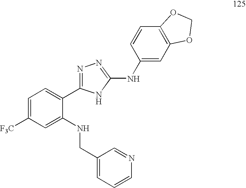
C1=C([F3C])C=C(NCC2=CC=CN=C2)C(C2=NN=C(NC3=CC4=C(C=C3)OCO4)N2)=C1
